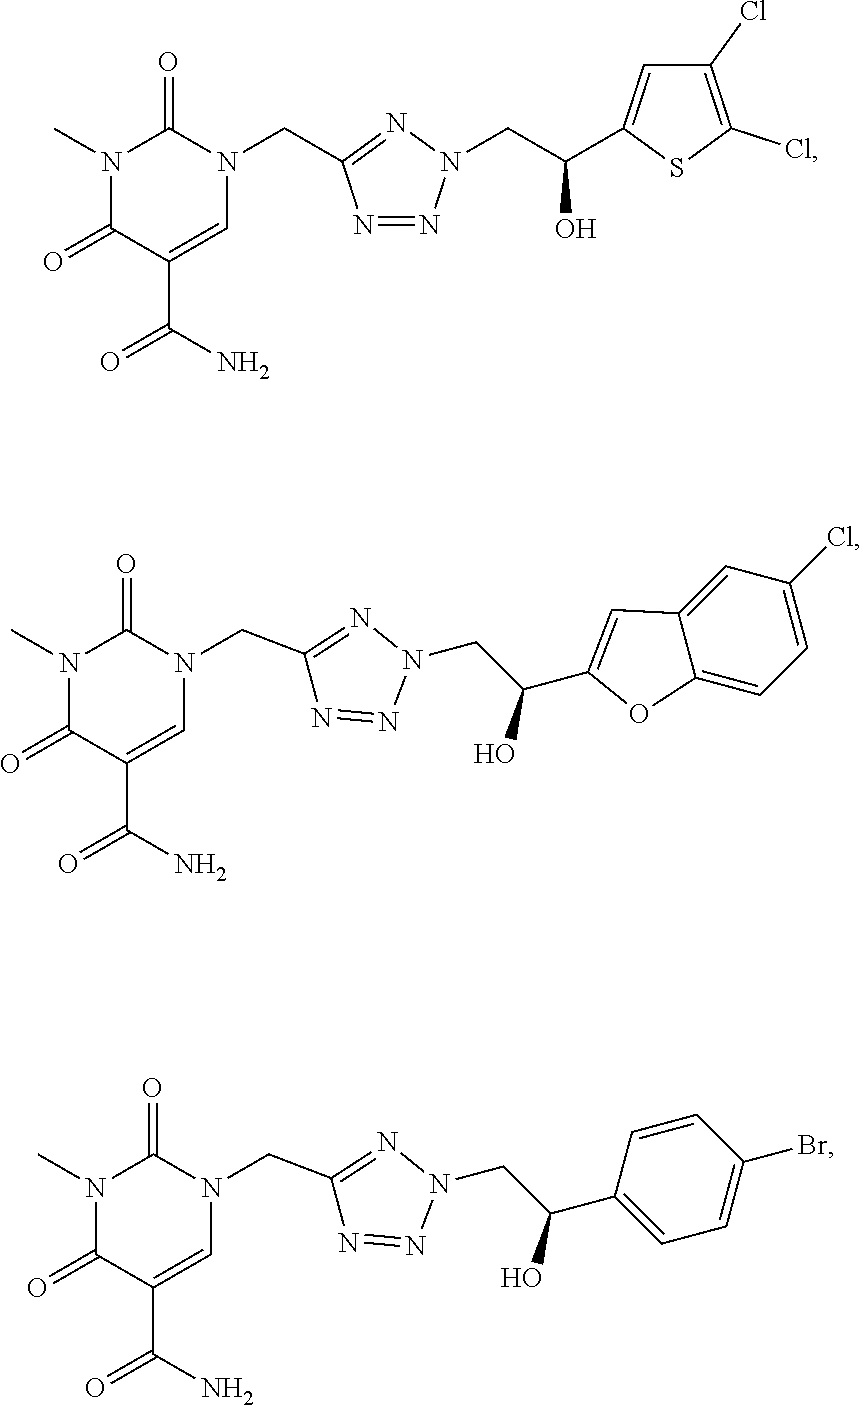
N1(C)C(=O)C(C(=O)N)=CN(CC2=NN(CC(C3=CC4=CC(Cl)=CC=C4O3)O)N=N2)C1=O.N1(C)C(=O)C(C(=O)N)=CN(CC2=NN(CC(C3=CC=C(Br)C=C3)O)N=N2)C1=O.N1(C)C(=O)C(C(=O)N)=CN(CC2=NN(CC(O)C3=CC(Cl)=C(Cl)S3)N=N2)C1=O
